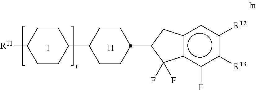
I.[H].[R11]C1CCC(C2CCC(C3Cc4c(c(F)c([R13])c([R12])c4)C3(F)F)CC2)CC1
